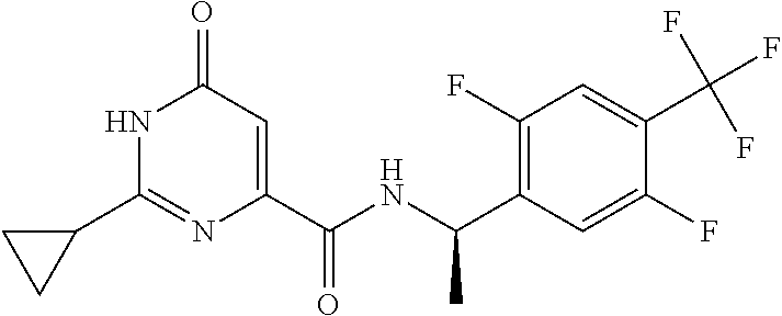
N1C(C2CC2)=NC(C(NC(C2=C(F)C=C(C(F)(F)F)C(F)=C2)C)=O)=CC1=O
